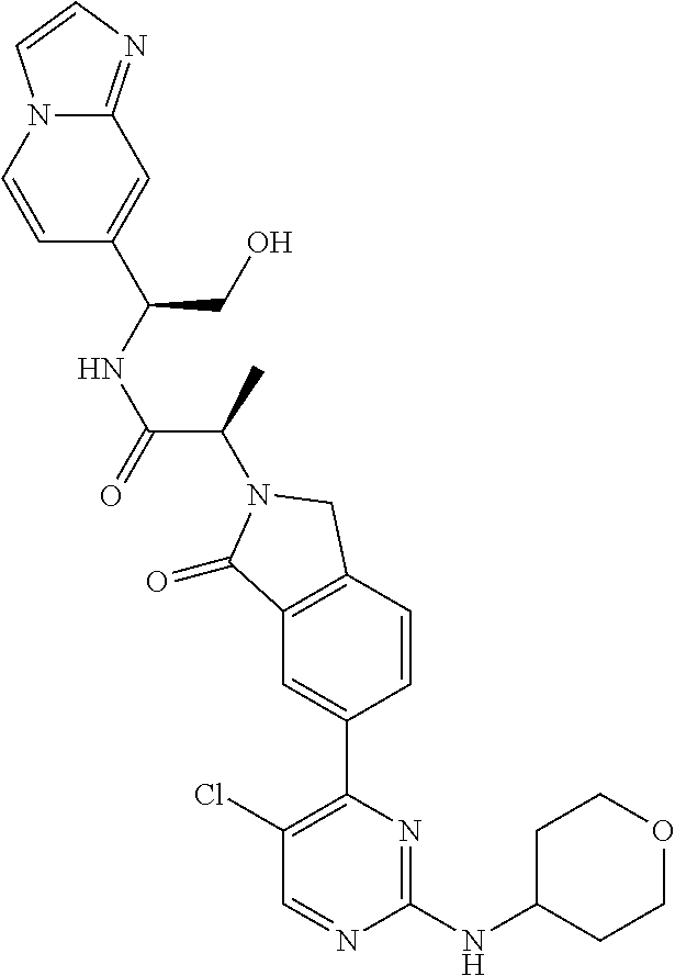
C1(=O)C2=C(CN1C(C(NC(CO)C1=CC3=NC=CN3C=C1)=O)C)C=CC(C1=C(Cl)C=NC(NC3CCOCC3)=N1)=C2
